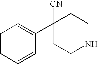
C1=CC=CC(C2([CN])CCNCC2)=C1
